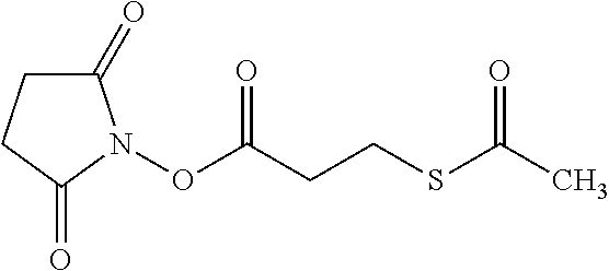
C1(=O)CCC(=O)N1OC(CCSC(C)=O)=O
